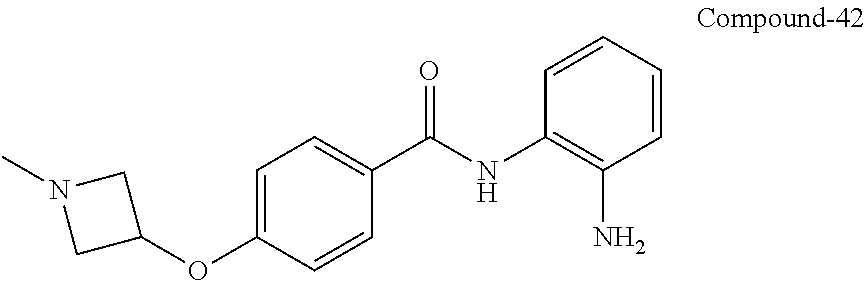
C1=C(OC2CN(C)C2)C=CC(C(NC2=C(N)C=CC=C2)=O)=C1
